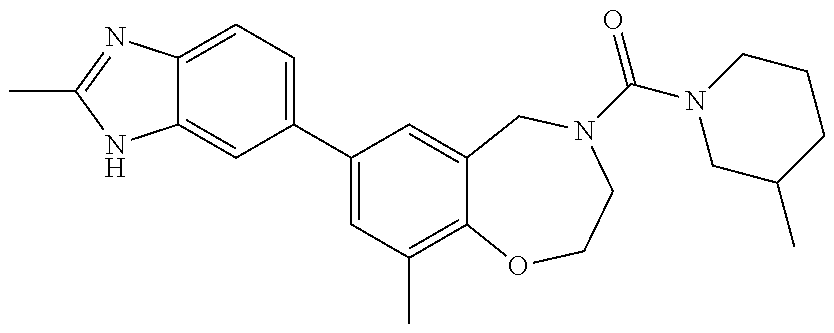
C12=CC(C3=CC(C)=C4C(=C3)CN(C(=O)N3CC(C)CCC3)CCO4)=CC=C1N=C(C)N2
